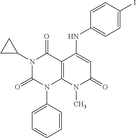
C1(NC2=CC(=O)N(C)C3=C2C(=O)N(C2CC2)C(=O)N3C2=CC=CC=C2)=CC=C(I)C=C1
